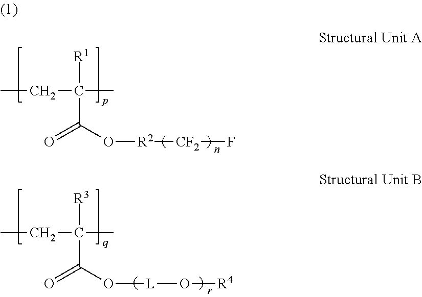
C(C)C(C)([R1])C(O[R2][CF2]F)=O.C(C)C(C)([R3])C(O[L]O[R4])=O
